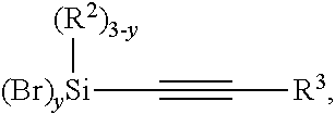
[(Br)ySi](C#C[R3])[(R2)3-y]
